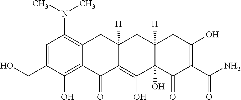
C1=C(CO)C(O)=C2C(=C1N(C)C)CC1([H])C(=C(O)C3(O)C([H])(C1)CC(O)=C(C(N)=O)C3=O)C2=O
